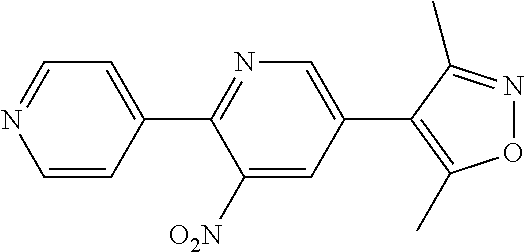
C1(C2=CC=NC=C2)=NC=C(C2=C(C)ON=C2C)C=C1[O2N]
